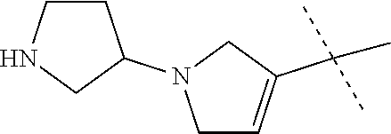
C1N(C2CCNC2)CC=C1C(C)(C)C
